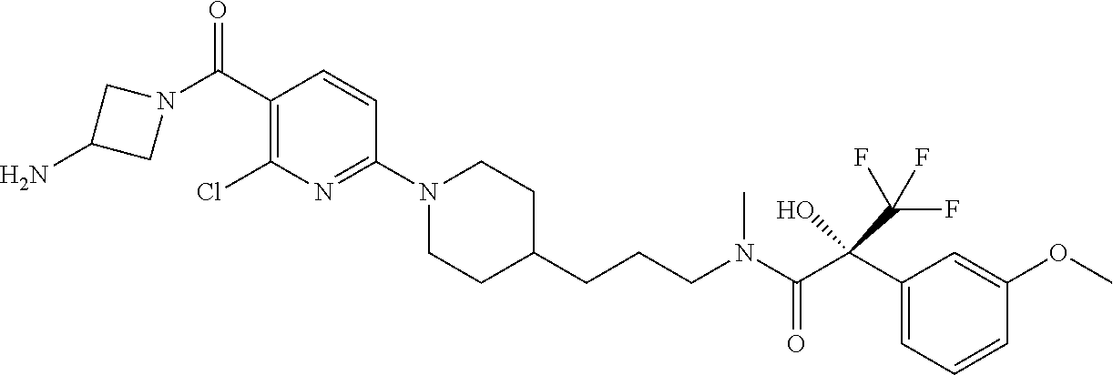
C1(C(=O)N2CC(N)C2)=C(Cl)N=C(N2CCC(CCCN(C(C(C3=CC=CC(OC)=C3)(C(F)(F)F)O)=O)C)CC2)C=C1
